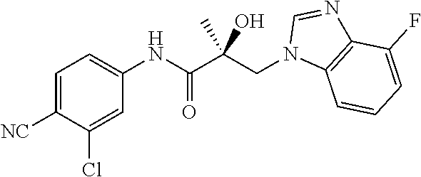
C1=C([NC])C(Cl)=CC(NC(C(CN2C3=C(N=C2)C(F)=CC=C3)(O)C)=O)=C1
